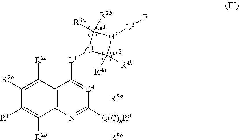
C12=C(N=C([Q(C)nR9]([R8a])[R8b])[B4]=C1[L1][G1]1C([R4a])([R4b])[G2]([L2][E])C1([R3b])[R3a])C([R2a])=C([R1])C([R2b])=C2[R2c]
